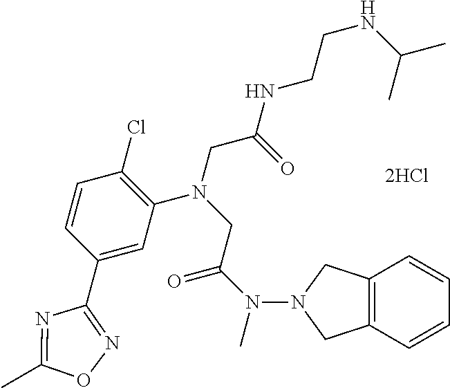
N(C(CN(CC(=O)NCCNC(C)C)C1=C(Cl)C=CC(C2=NOC(C)=N2)=C1)=O)(C)N1CC2=C(C1)C=CC=C2
